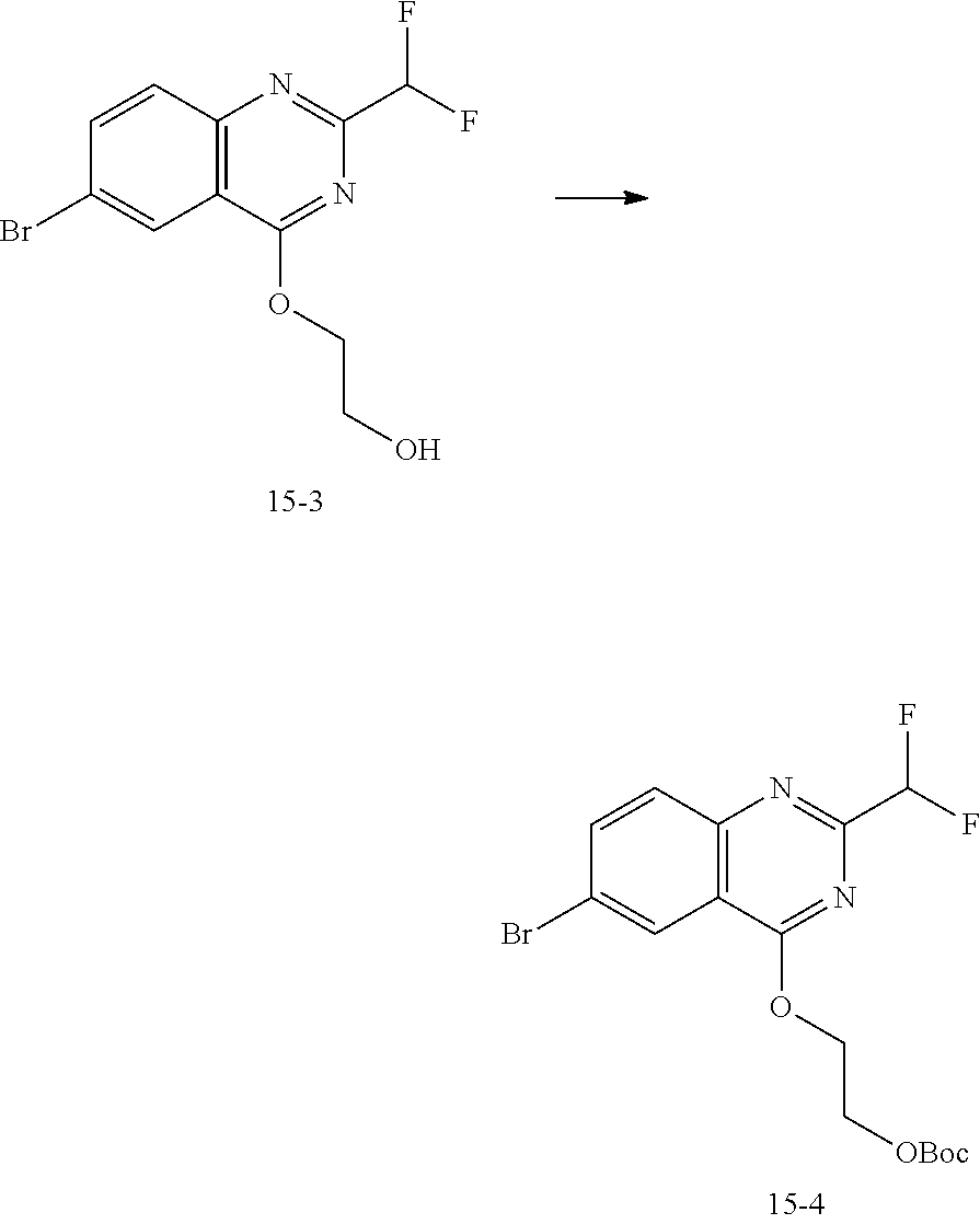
C12=C(C=CC(Br)=C1)N=C(C(F)F)N=C2OCC[OBoc].C12=C(C=CC(Br)=C1)N=C(C(F)F)N=C2OCCO
